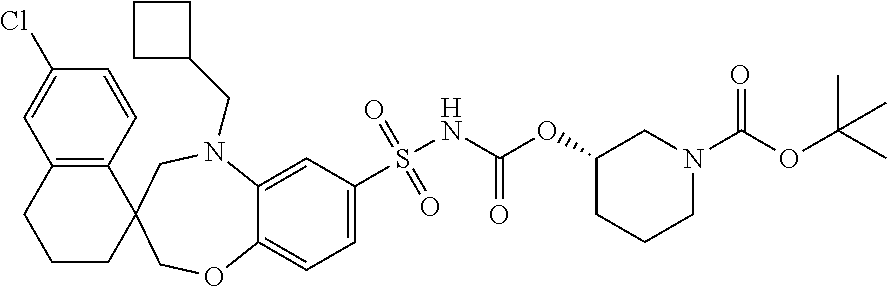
C12=C(C=CC(Cl)=C1)C1(CCC2)COC2=CC=C(S(=O)(=O)NC(OC3CCCN(C(OC(C)(C)C)=O)C3)=O)C=C2N(CC2CCC2)C1
